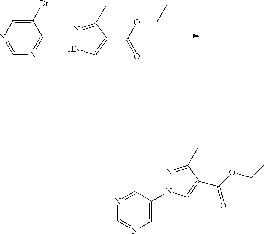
N1N=C(C)C(C(OCC)=O)=C1.N1=CN=CC(Br)=C1.N1=CC(N2N=C(C)C(C(OCC)=O)=C2)=CN=C1
